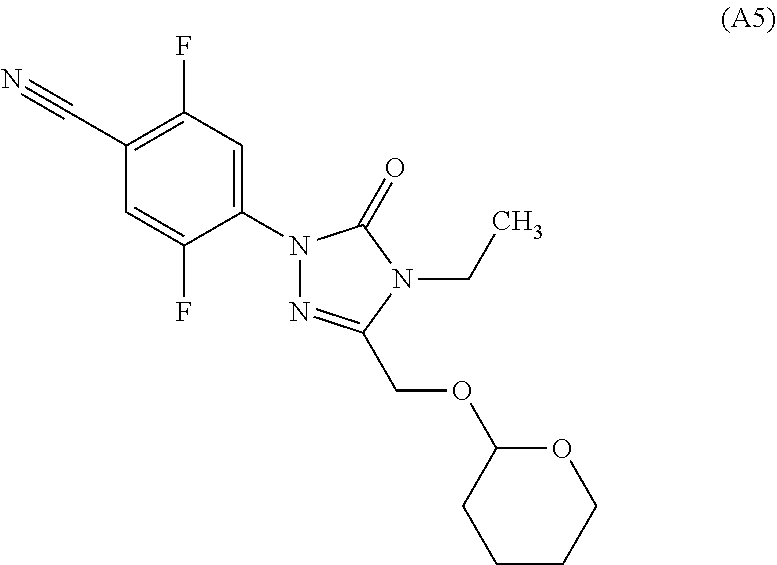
C(#N)C1=C(F)C=C(N2N=C(COC3CCCCO3)N(CC)C2=O)C(F)=C1
